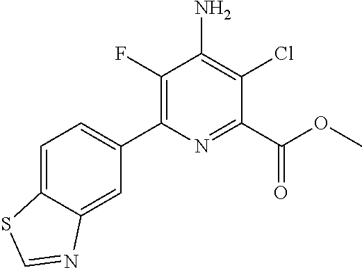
C1=C2C(=CC(C3=C(F)C(N)=C(Cl)C(C(OC)=O)=N3)=C1)N=CS2
